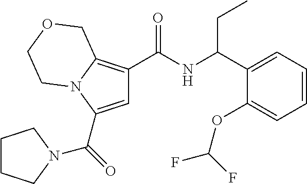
C1=C(C(=O)N2CCCC2)N2C(=C1C(NC(C1=CC=CC=C1OC(F)F)CC)=O)COCC2
